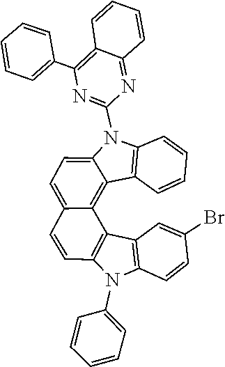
N1=C(N2C3=CC=C4C(=C3C3=C2C=CC=C3)C2=C(N(C3=CC=CC=C3)C3=C2C=C(Br)C=C3)C=C4)N=C2C(=C1C1=CC=CC=C1)C=CC=C2
